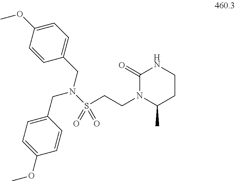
C1=C(OC)C=CC(CN(CC2=CC=C(OC)C=C2)S(=O)(CCN2C(C)CCNC2=O)=O)=C1
